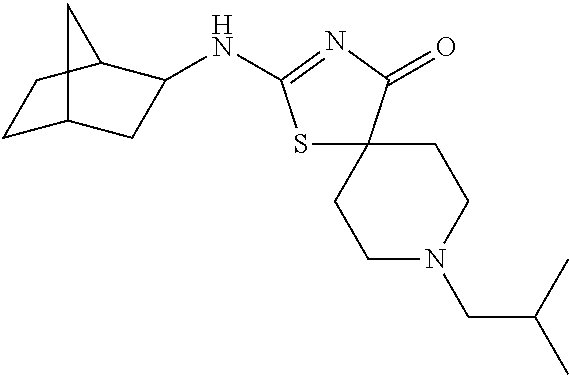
C1C2CC(NC3=NC(=O)C4(S3)CCN(CC(C)C)CC4)C(C1)C2
